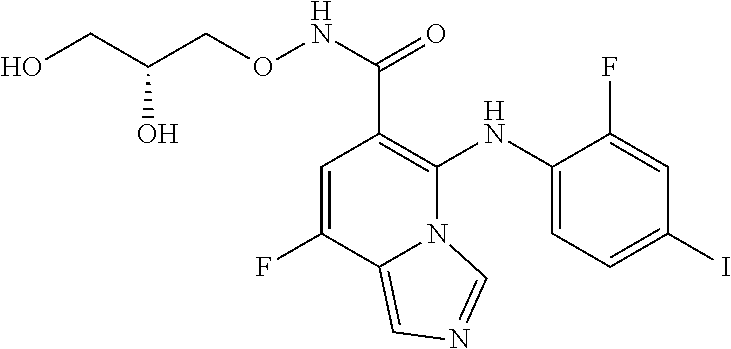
C1(NC2=C(C(NOCC(CO)O)=O)C=C(F)C3=CN=CN23)=CC=C(I)C=C1F
